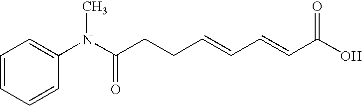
C1=CC=CC(N(C(CCC=CC=CC(O)=O)=O)C)=C1
